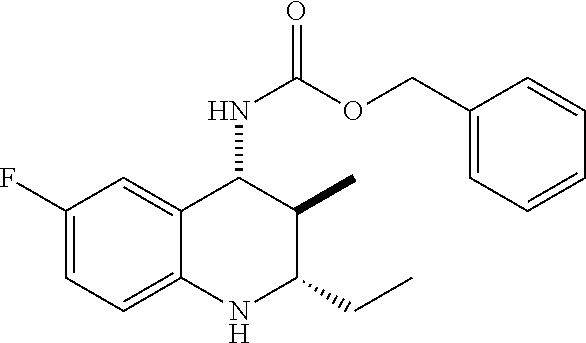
C12=CC=C(F)C=C1C(NC(=O)OCC1=CC=CC=C1)C(C)C(CC)N2
